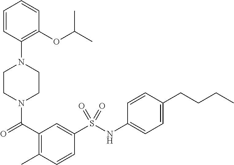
C1CN(C(=O)C2=C(C)C=CC(S(NC3=CC=C(CCCC)C=C3)(=O)=O)=C2)CCN1C1=C(OC(C)C)C=CC=C1
